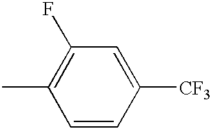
CC1=C(F)C=C([CF3])C=C1
